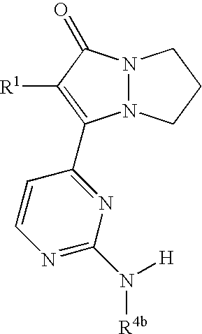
N12N(CCC1)C(C1=NC(N([H])[R4b])=NC=C1)=C([R1])C2=O
